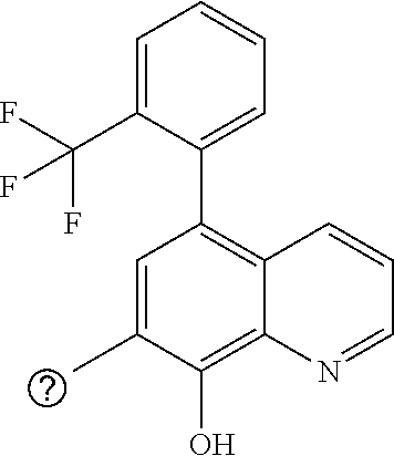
C1=C(C)C(O)=C2C(=C1C1=CC=CC=C1C(F)(F)F)C=CC=N2
